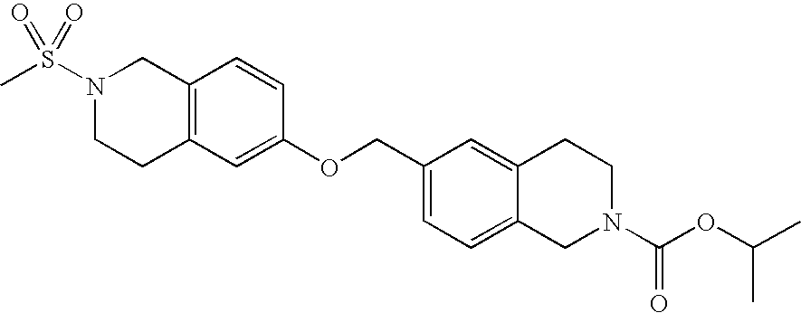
C12=C(C=C(OCC3=CC=C4C(=C3)CCN(C(OC(C)C)=O)C4)C=C1)CCN(S(C)(=O)=O)C2
